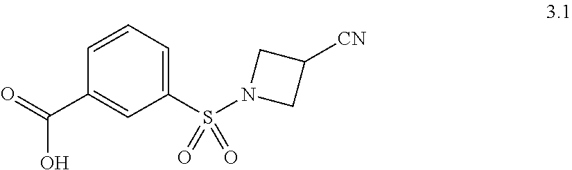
OC(C1=CC(S(N2CC([CN])C2)(=O)=O)=CC=C1)=O
